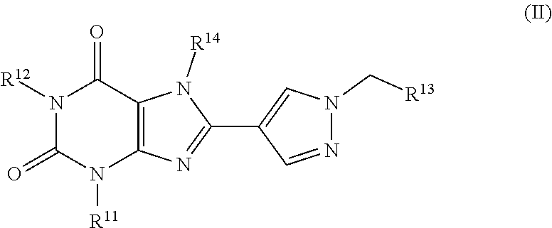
N1([R12])C(=O)N([R11])C2=C(C1=O)N([R14])C(C1=CN(C[R13])N=C1)=N2
